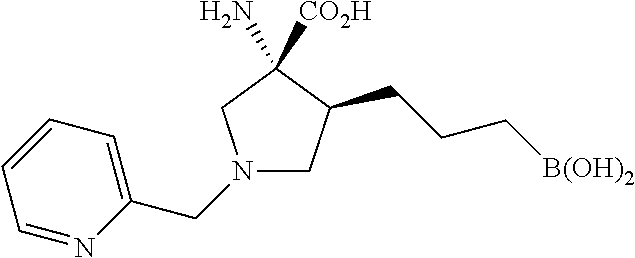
N1(CC2=CC=CC=N2)CC(CCC[B(OH)2])C(N)([CO2H])C1
